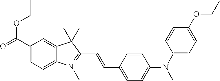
C1(C(=O)OCC)=CC=C2C(=C1)C(C)(C)C(C=CC1=CC=C(N(C3=CC=C(OCC)C=C3)C)C=C1)=[N+]2C
